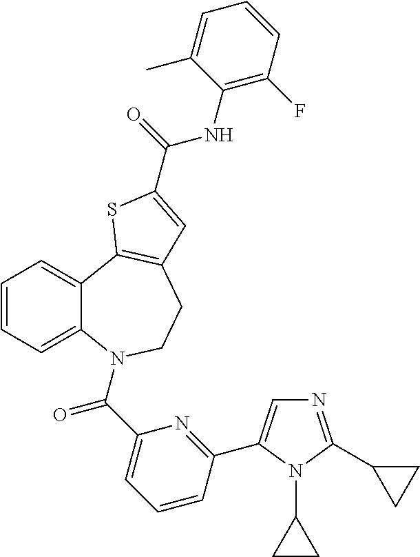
C1=CC=C2C(=C1)C1=C(CCN2C(C2=CC=CC(C3=CN=C(C4CC4)N3C3CC3)=N2)=O)C=C(C(=O)NC2=C(F)C=CC=C2C)S1
